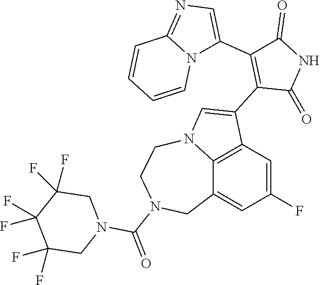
C1(C2=CN=C3N2C=CC=C3)=C(C2=CN3C4=C2C=C(F)C=C4CN(C(=O)N2CC(F)(F)C(F)(F)C(F)(F)C2)CC3)C(=O)NC1=O
